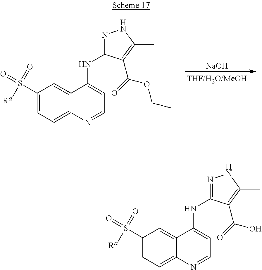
C1(S([Ra])(=O)=O)=CC=C2C(=C1)C(NC1=NNC(C)=C1C(=O)O)=CC=N2.C1(S([Ra])(=O)=O)=CC=C2C(=C1)C(NC1=NNC(C)=C1C(=O)OCC)=CC=N2.[NaOH]
